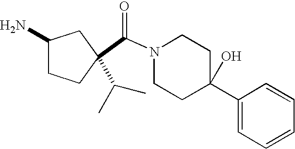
C(N1CCC(C2=CC=CC=C2)(O)CC1)(=O)C1(C(C)C)CCC(N)C1
